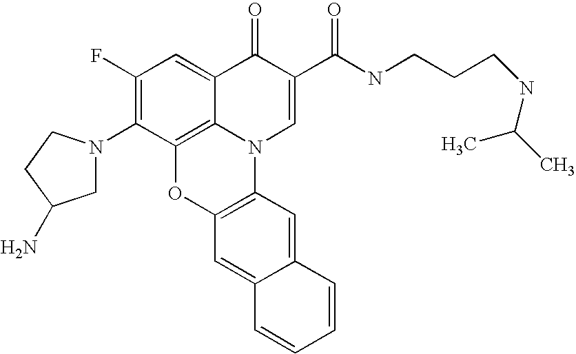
C1(F)=C(N2CC(N)CC2)C2=C3C(=C1)C(=O)C(C(NCCCNC(C)C)=O)=CN3C1=C(O2)C=C2C(=C1)C=CC=C2
